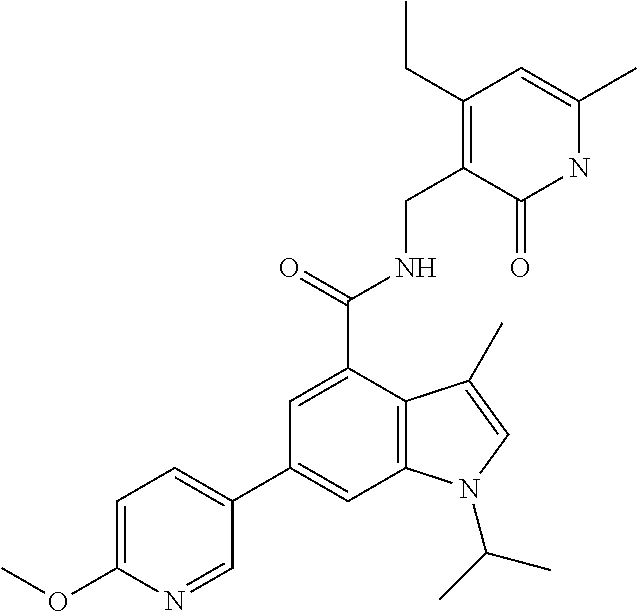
C1(C2=CC3=C(C(C(=O)NCC4=C(CC)C=C(C)NC4=O)=C2)C(C)=CN3C(C)C)=CC=C(OC)N=C1
